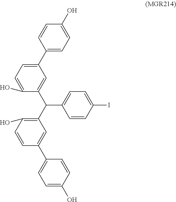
C1(C(C2=C(O)C=CC(C3=CC=C(O)C=C3)=C2)C2=CC(C3=CC=C(O)C=C3)=CC=C2O)=CC=C(I)C=C1
